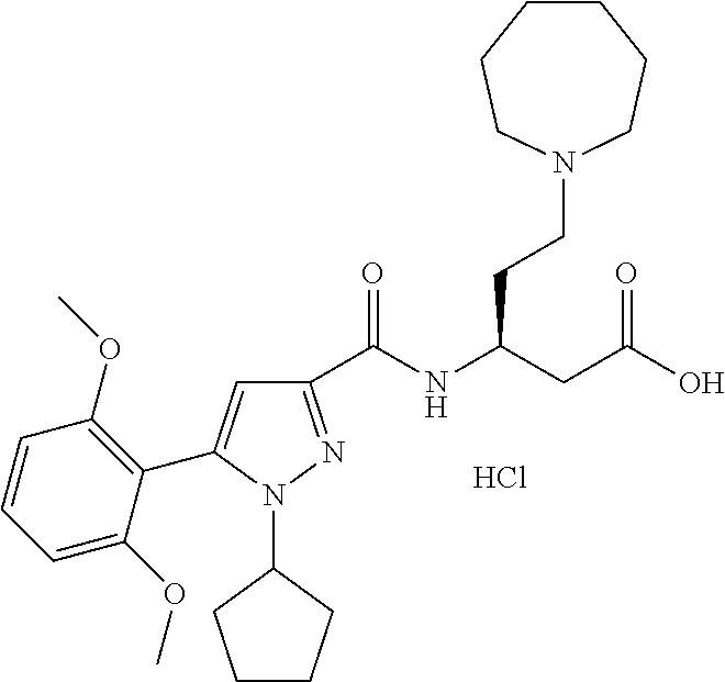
C1(C(NC(CC(O)=O)CCN2CCCCCC2)=O)=NN(C2CCCC2)C(C2=C(OC)C=CC=C2OC)=C1.Cl
